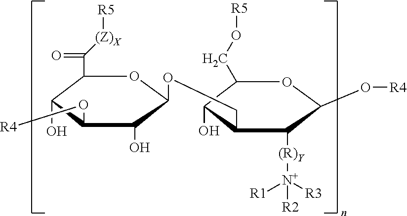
C1(C(=O)[(Z)X][R5])C(O)C(O[R4])C(O)C(OCC2C(O)C(CO[R5])OC(O[R4])C2[(R)Y][N+]([R1])([R3])[R2])O1
